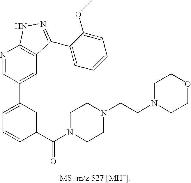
C1=C(C2=CC3=C(N=C2)NN=C3C2=CC=CC=C2OC)C=C(C(N2CCN(CCN3CCOCC3)CC2)=O)C=C1
